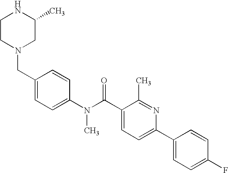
N1CCN(CC2=CC=C(N(C(C3=CC=C(C4=CC=C(F)C=C4)N=C3C)=O)C)C=C2)CC1C
